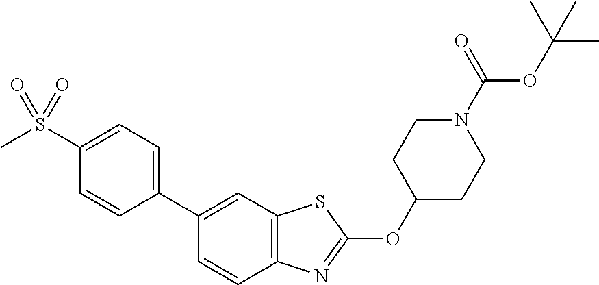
C1(C2=CC=C(S(C)(=O)=O)C=C2)=CC2=C(C=C1)N=C(OC1CCN(C(OC(C)(C)C)=O)CC1)S2
